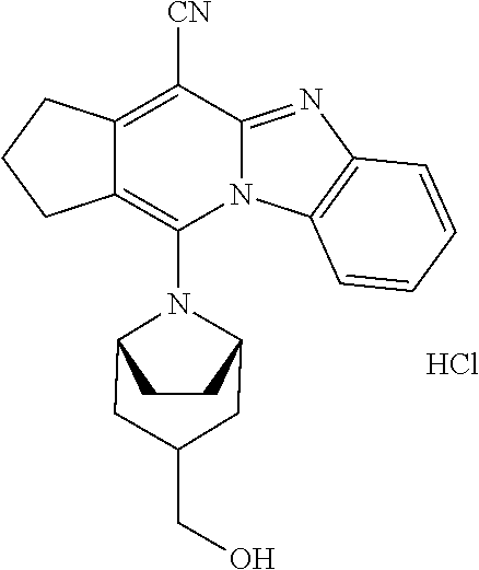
Cl.C12=C([CN])C3=NC4=C(N3C(N3C5CC(CO)CC3CC5)=C1CCC2)C=CC=C4
